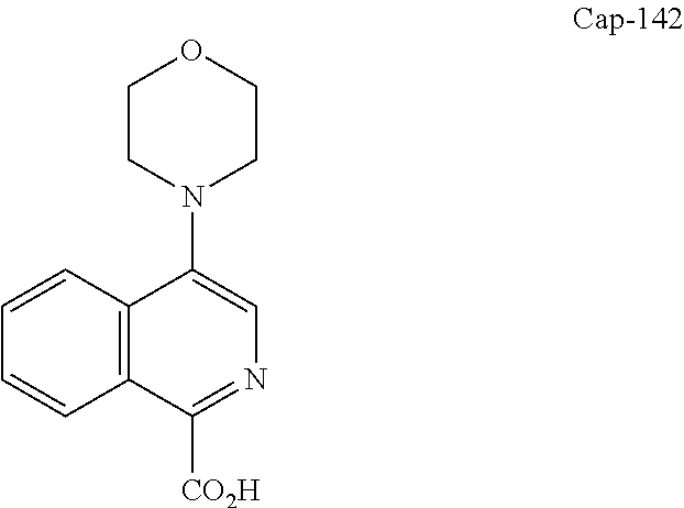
C1=CC=CC2=C1C(N1CCOCC1)=CN=C2[CO2H]
